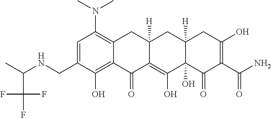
C1=C(CNC(C)C(F)(F)F)C(O)=C2C(=C1N(C)C)CC1([H])C(=C(O)C3(O)C([H])(C1)CC(O)=C(C(N)=O)C3=O)C2=O
